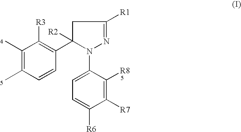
C1(C)=C(C)C=CC(C2([R2])N(C3=CC=C([R6])C([R7])=C3[R8])N=C([R1])C2)=C1[R3]
